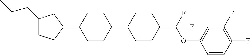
C1(CCC)CCC(C2CCC(C3CCC(C(OC4=CC(F)=C(F)C=C4)(F)F)CC3)CC2)C1
